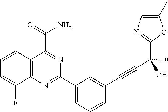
C12=C(N=C(C3=CC=CC(C#CC(C)(O)C4=NC=C(C)O4)=C3)N=C1C(=O)N)C(F)=CC=C2
